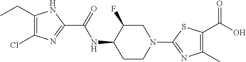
C1(CC)=C(Cl)N=C(C(=O)NC2CCN(C3=NC(C)=C(C(O)=O)S3)CC2F)N1
